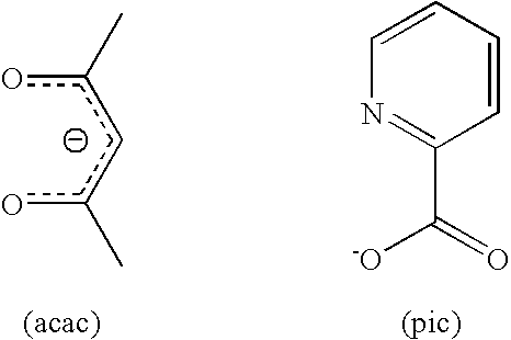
N1=C(C(=O)[-O])C=CC=C1.oc(cc(o)C)C
